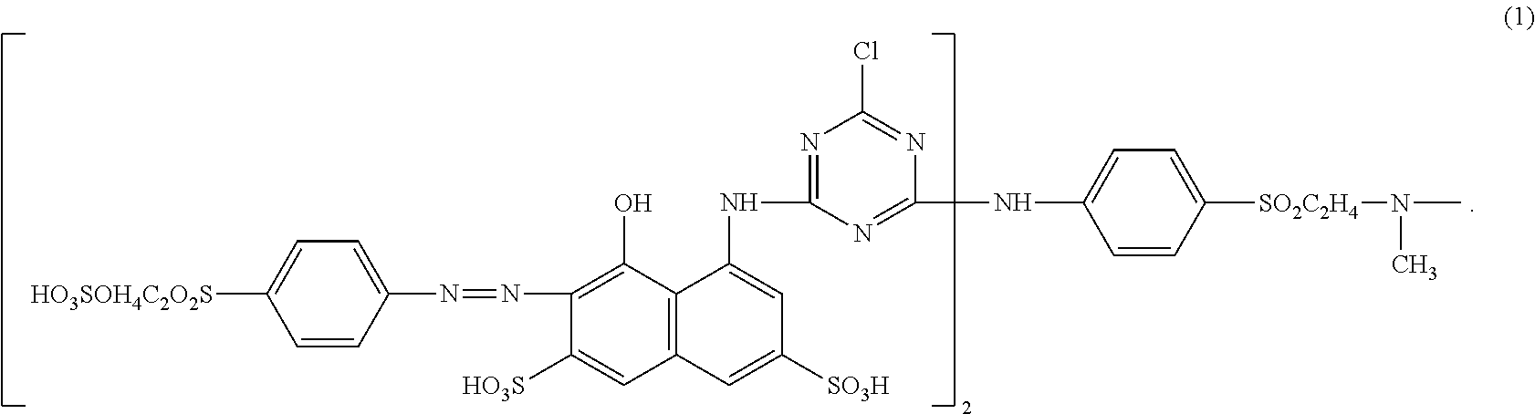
C1=CC(N=NC2=C(O)C3=C(C=C2[HO3S])C=C([SO3H])C=C3NC2=NC(Cl)=NC(NC3=CC=C([SO2C2H4]N(C)C)C=C3)=N2)=CC=C1[HO3SOH4C2O2S]
